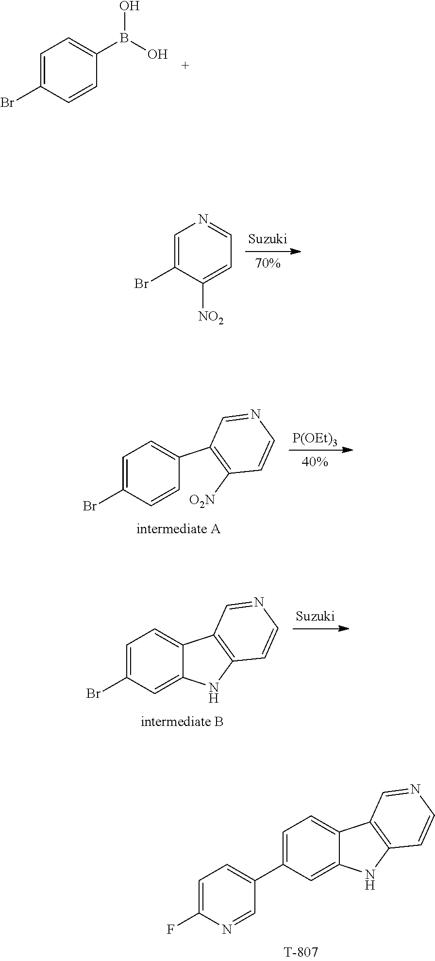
C1=C(C2=CC=C(F)N=C2)C=C2C(=C1)C1=C(N2)C=CN=C1.C1=C(Br)C=CC(B(O)O)=C1.C1=C(Br)C([NO2])=CC=N1.C1=C(Br)C=CC(C2=C([O2N])C=CN=C2)=C1.[P(OEt)3].C1=C(Br)C=C2C(=C1)C1=C(N2)C=CN=C1
